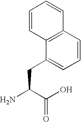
NC(C(O)=O)CC1=CC=CC2=C1C=CC=C2
